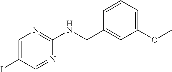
C1=CC=C(OC)C=C1CNC1=NC=C(I)C=N1
